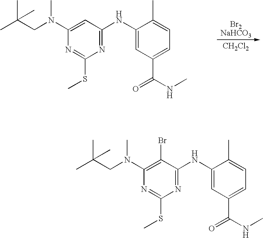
C1(N(CC(C)(C)C)C)=CC(NC2=CC(C(NC)=O)=CC=C2C)=NC(SC)=N1.[CH2Cl2].C1(N(CC(C)(C)C)C)=C(Br)C(NC2=CC(C(NC)=O)=CC=C2C)=NC(SC)=N1
